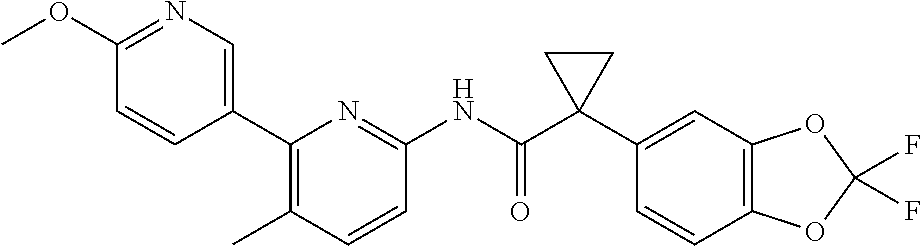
C1(OC)=NC=C(C2=C(C)C=CC(NC(C3(C4=CC5=C(C=C4)OC(F)(F)O5)CC3)=O)=N2)C=C1
